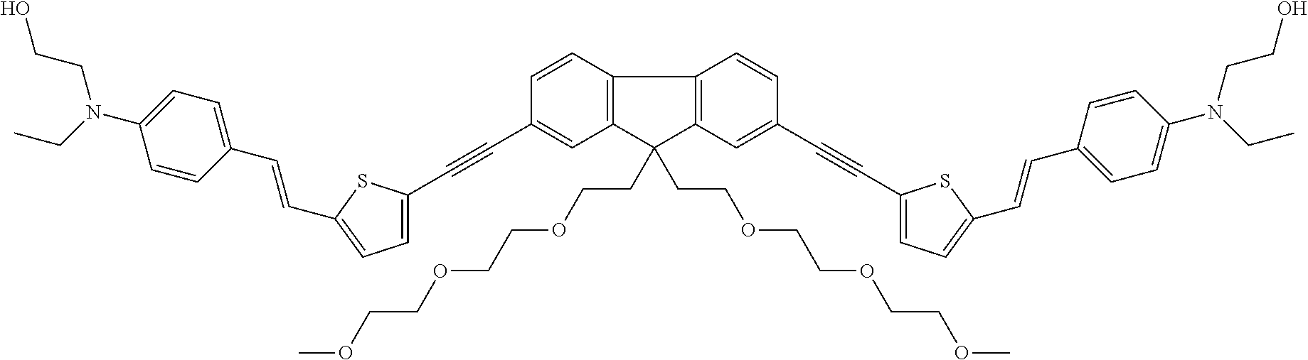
C1=CC2=C(C=C1C#CC1=CC=C(C=CC3=CC=C(N(CCO)CC)C=C3)S1)C(CCOCCOCCOC)(CCOCCOCCOC)C1=C2C=CC(C#CC2=CC=C(C=CC3=CC=C(N(CC)CCO)C=C3)S2)=C1
